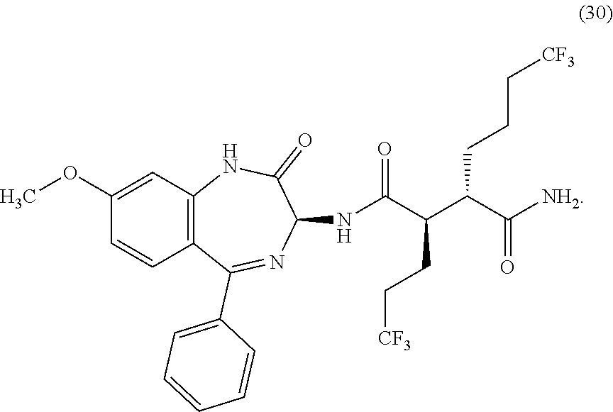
C1=CC=CC(C2=NC(NC(C(C(C([NH2])=O)CCC[CF3])CC[CF3])=O)C(=O)NC3=C2C=CC(OC)=C3)=C1
